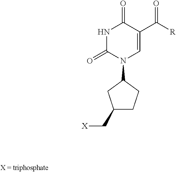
N1C(=O)N(C2CCC(C[X])C2)C=C(C([R])=O)C1=O
